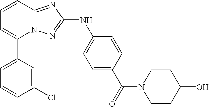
C1(C2=CC=CC3=NC(NC4=CC=C(C(N5CCC(O)CC5)=O)C=C4)=NN23)=CC=CC(Cl)=C1
